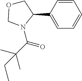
N1(C(C(C)(C)CC)=O)C(C2=CC=CC=C2)COC1
